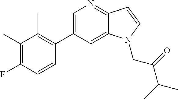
C1=C(C2=C(C)C(C)=C(F)C=C2)C=C2C(=N1)C=CN2CC(C(C)C)=O
